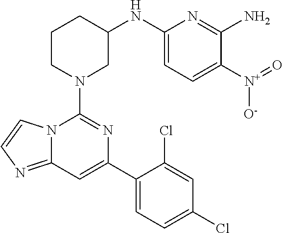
N1(C2=NC(C3=CC=C(Cl)C=C3Cl)=CC3=NC=CN23)CC(NC2=CC=C([N+](=O)[O-])C(N)=N2)CCC1
